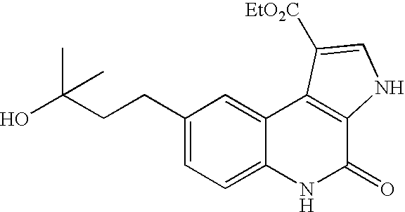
C1(CCC(C)(O)C)=CC=C2C(=C1)C1=C(C(=O)N2)NC=C1[EtO2C]
